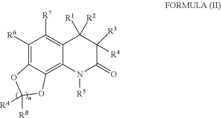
C12=C([R7])C([R6])=C3C(=C1N([R5])C(=O)C([R3])([R4])C2([R1])[R2])OC([RA])([RB])O3
